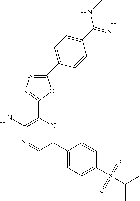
[H].C1(N)=C(C2=NN=C(C3=CC=C(C(NC)=N)C=C3)O2)N=C(C2=CC=C(S(C(C)C)(=O)=O)C=C2)C=N1.[H].[H]
